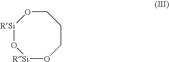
C1O[RSi]O[RSi]OCC1
